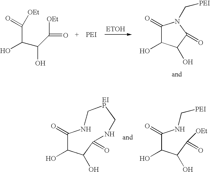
C(C(O)C(O)C([OEt])=O)(=O)[OEt].C1(=O)C(O)C(O)C(=O)N1C[PEI].C(C(C(C(=O)[OEt])O)O)(NC[PEI])=O.C1(=O)C(O)C(O)C(=O)NC[EIP]CN1
